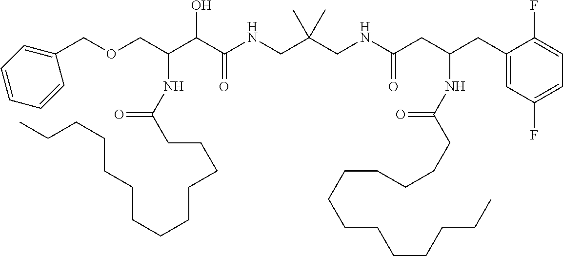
C(C(C(C(NCC(CNC(CC(CC1=CC(F)=CC=C1F)NC(CCCCCCCCCCCCC)=O)=O)(C)C)=O)O)NC(CCCCCCCCCCCCC)=O)OCC1=CC=CC=C1
